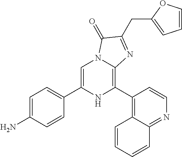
C1=C(C2=CC=C(N)C=C2)NC(C2=C3C(=NC=C2)C=CC=C3)=C2N1C(=O)C(CC1=CC=CO1)=N2
